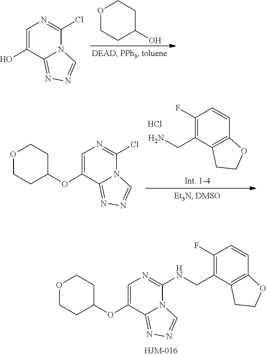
C1=C(OC2CCOCC2)C2=NN=CN2C(Cl)=N1.NCC1=C(F)C=CC2=C1CCO2.Cl.C1=C(OC2CCOCC2)C2=NN=CN2C(NCC2=C(F)C=CC3=C2CCO3)=N1.C1=C(O)C2=NN=CN2C(Cl)=N1.O1CCC(O)CC1
